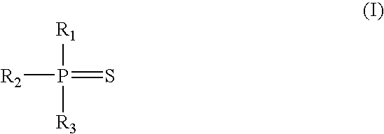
[R2]P([R1])(=S)[R3]
